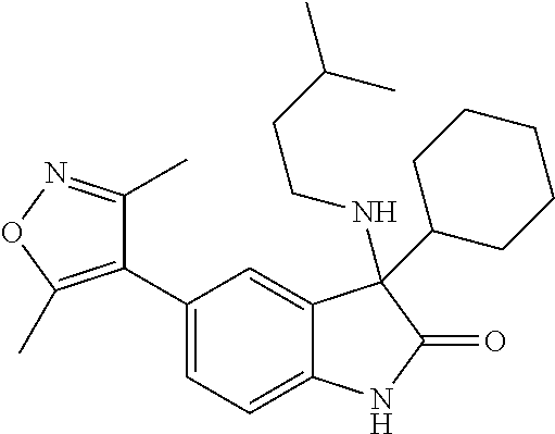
C1(C2=CC=C3C(=C2)C(NCCC(C)C)(C2CCCCC2)C(=O)N3)=C(C)ON=C1C
